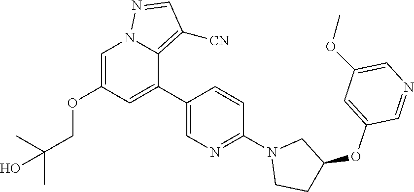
C1=C(OCC(O)(C)C)C=C(C2=CN=C(N3CC(OC4=CC(OC)=CN=C4)CC3)C=C2)C2=C([CN])C=NN12
